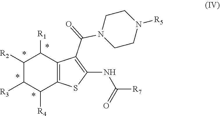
C1([R2])C([R3])C([R4])C2=C(C1[R1])C(C(=O)N1CCN([R5])CC1)=C(NC(=O)[R7])S2
